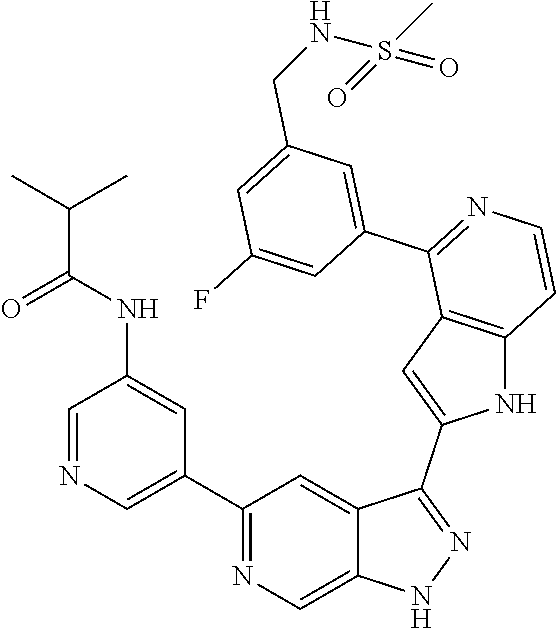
C1(C2=CN=CC(NC(=O)C(C)C)=C2)=NC=C2C(=C1)C(C1=CC3=C(N1)C=CN=C3C1=CC(CNS(C)(=O)=O)=CC(F)=C1)=NN2
